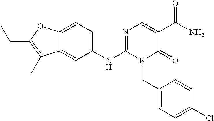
C12=CC=C(NC3=NC=C(C(N)=O)C(=O)N3CC3=CC=C(Cl)C=C3)C=C1C(C)=C(CC)O2
